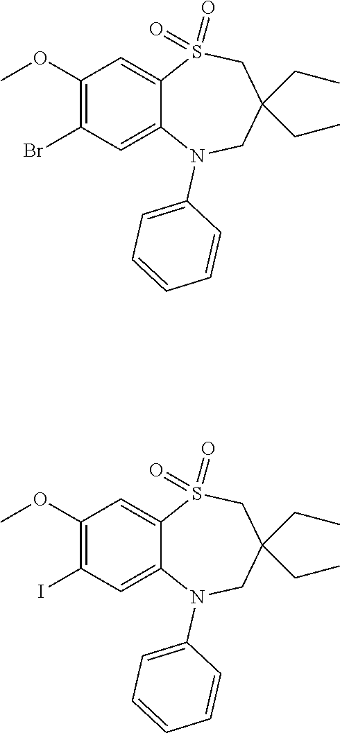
COC1=C(Br)C=C2C(=C1)S(=O)(=O)CC(CC)(CC)CN2C1=CC=CC=C1.COC1=C(I)C=C2C(=C1)S(=O)(=O)CC(CC)(CC)CN2C1=CC=CC=C1
